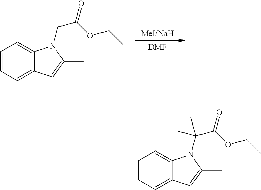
[DMF].C1=CC=C2C(=C1)N(CC(=O)OCC)C(C)=C2.C1=CC=C2C(=C1)N(C(C(=O)OCC)(C)C)C(C)=C2
